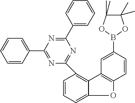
C1(C2=CC=CC=C2)=NC(C2=CC=CC=C2)=NC(C2=C3C(=CC=C2)OC2=C3C=C(B3OC(C)(C)C(C)(C)O3)C=C2)=N1
